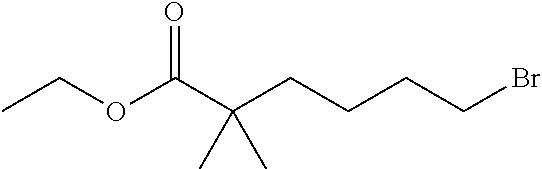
BrCCCCC(C(OCC)=O)(C)C
